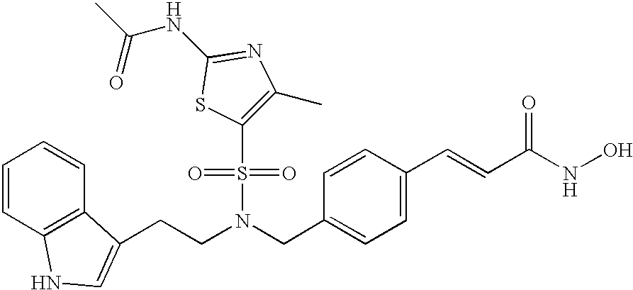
C(C1=CC=C(C=CC(NO)=O)C=C1)N(CCC1=CNC2=C1C=CC=C2)S(C1=C(C)N=C(NC(C)=O)S1)(=O)=O
